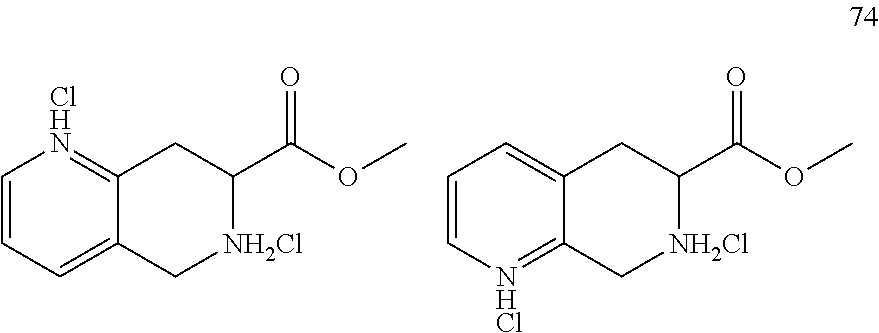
C1=CC=C2C(=[ClHN]1)CC(C(OC)=O)[NH2Cl]C2.C1=C[NHCl]=C2C(=C1)CC(C(OC)=O)[NH2Cl]C2
